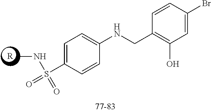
[R].C1=C(Br)C=CC(CNC2=CC=C(S(=O)(NC)=O)C=C2)=C1O
